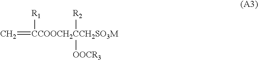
C=[CCOOCH2CCH2SO3M]([R1])([R2])[OOCR3]
